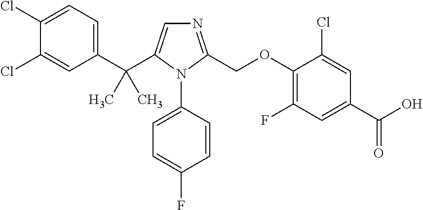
C1(C(C)(C)C2=CN=C(COC3=C(F)C=C(C(=O)O)C=C3Cl)N2C2=CC=C(F)C=C2)=CC=C(Cl)C(Cl)=C1
